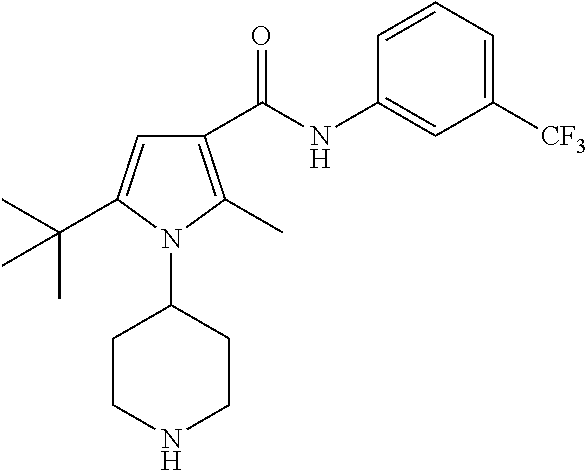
C1([CF3])=CC=CC(NC(C2=C(C)N(C3CCNCC3)C(C(C)(C)C)=C2)=O)=C1
